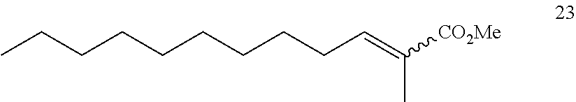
C(CCCCCCC=C([CO2Me])C)CC
